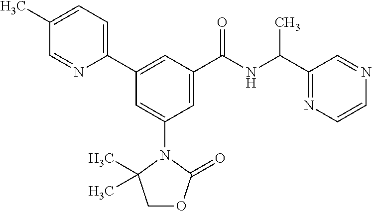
C1(C)=CC=C(C2=CC(C(NC(C3=NC=CN=C3)C)=O)=CC(N3C(C)(C)COC3=O)=C2)N=C1
